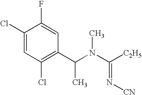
C1(Cl)=CC(Cl)=C(C(N(C([C2H5])=N[CN])C)C)C=C1F
